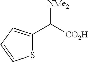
C([CO2H])([NMe2])C1=CC=CS1
